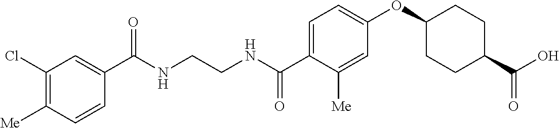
C1(Cl)=C([Me])C=CC(C(NCCNC(C2=CC=C(OC3CCC(C(O)=O)CC3)C=C2[Me])=O)=O)=C1
